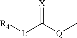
[R4][L]C([Q]C)=[X]
